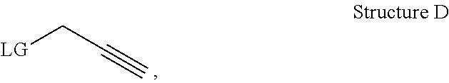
[LG]CC#C
